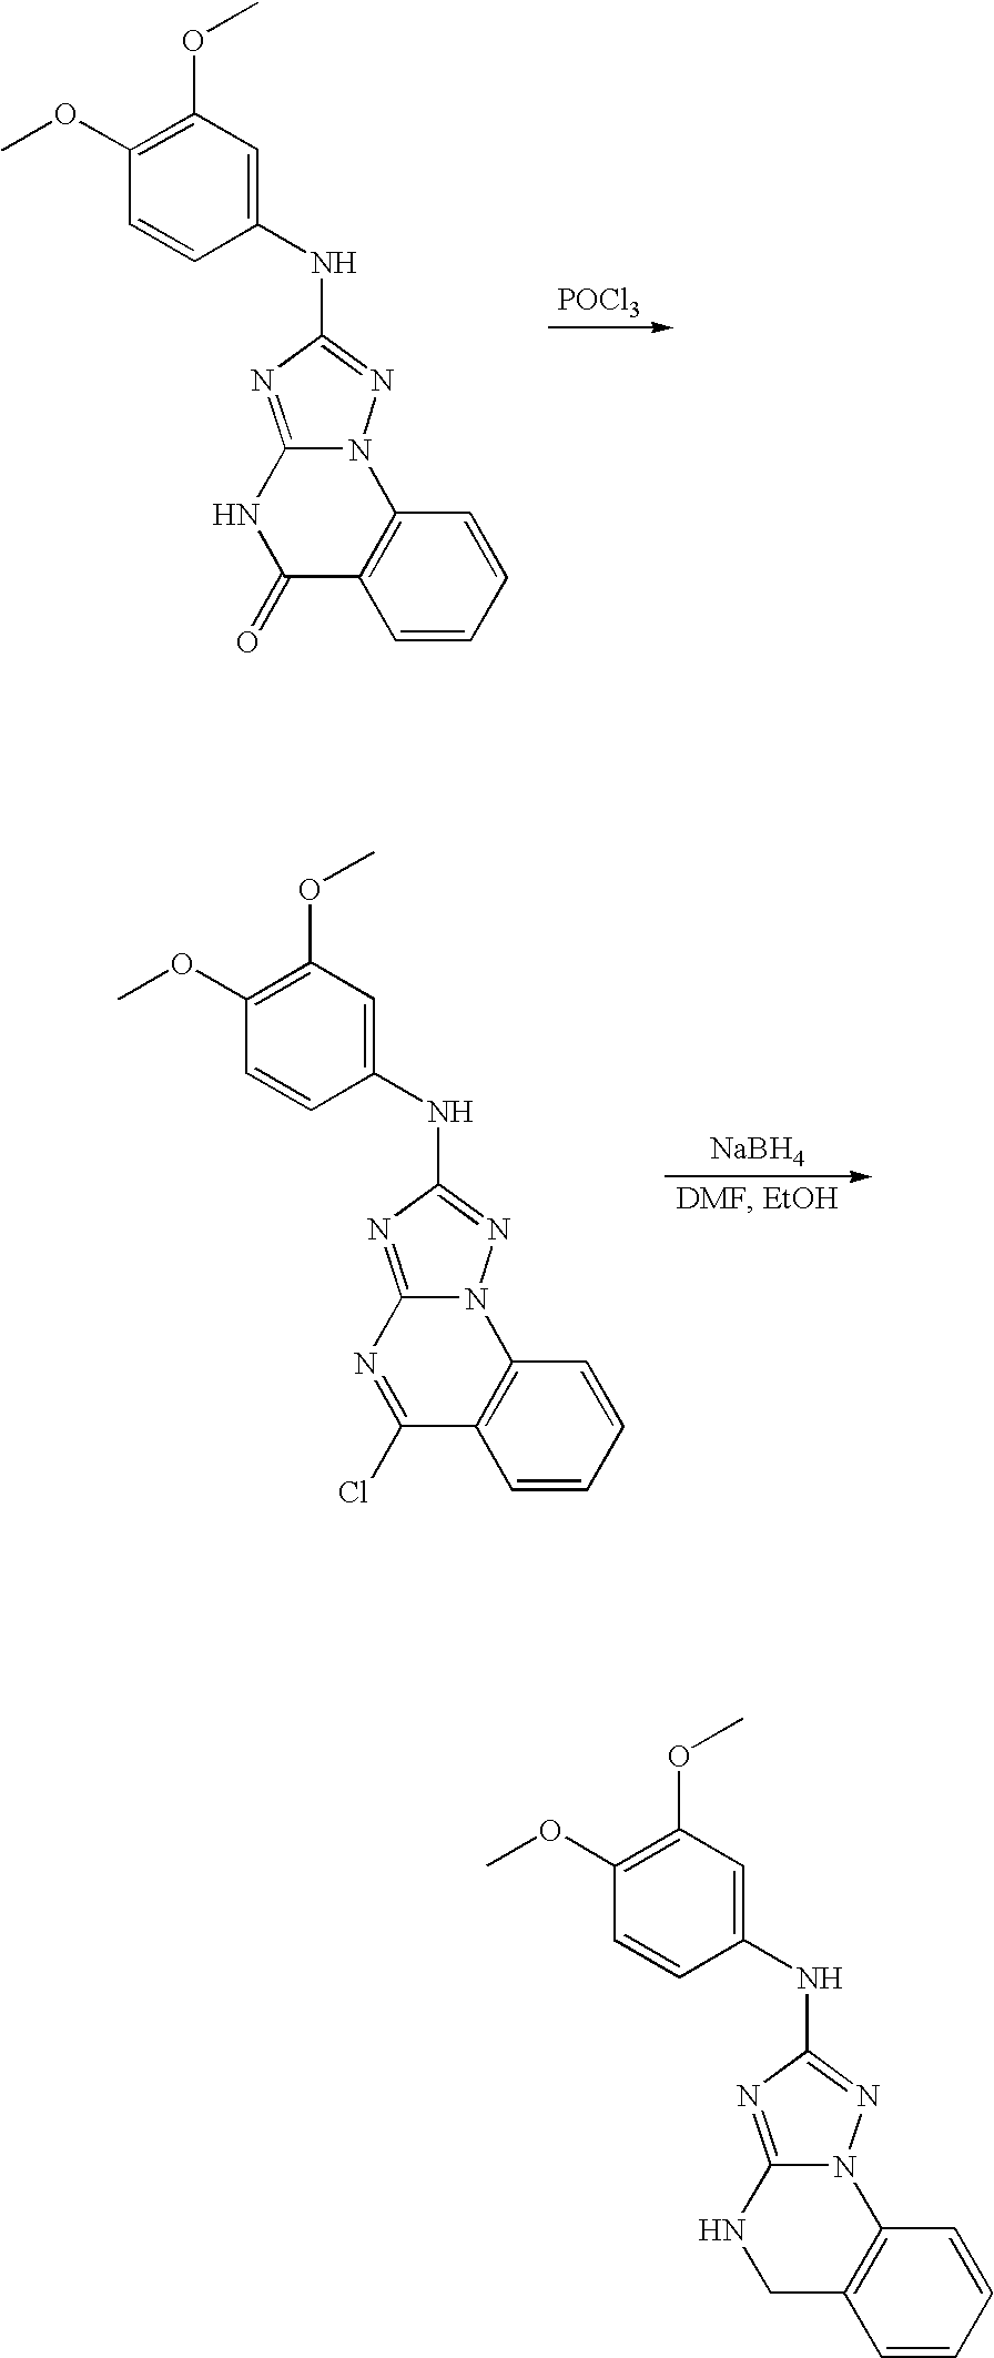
[POCl3].C1(NC2=NN3C(=N2)NC(=O)C2=C3C=CC=C2)=CC(OC)=C(OC)C=C1.[NaBH4].C1(NC2=NN3C(=N2)N=C(Cl)C2=C3C=CC=C2)=CC(OC)=C(OC)C=C1.C1(NC2=NN3C(=N2)NCC2=C3C=CC=C2)=CC(OC)=C(OC)C=C1
